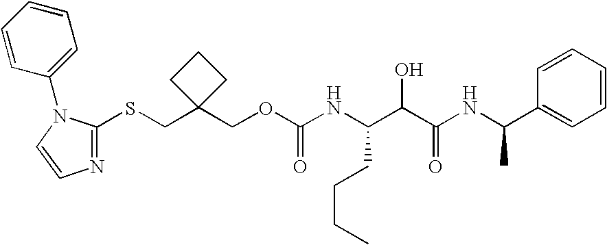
C(C1(CSC2=NC=CN2C2=CC=CC=C2)CCC1)OC(NC(C(C(NC(C1=CC=CC=C1)C)=O)O)CCCC)=O
